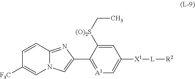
C1=CC2=NC(C3=[A1]C=C([X1][L][R2])C=C3[(O)2S]CC)=CN2C=C1[F3C]
